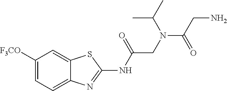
C1([F3CO])=CC=C2C(=C1)SC(NC(=O)CN(C(C)C)C(=O)CN)=N2
